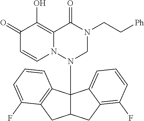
C1(=O)C=CN2C(=C1O)C(=O)N(CC[Ph])CN2C12C(CC3=C(F)C=CC=C13)CC1=C2C=CC=C1F
